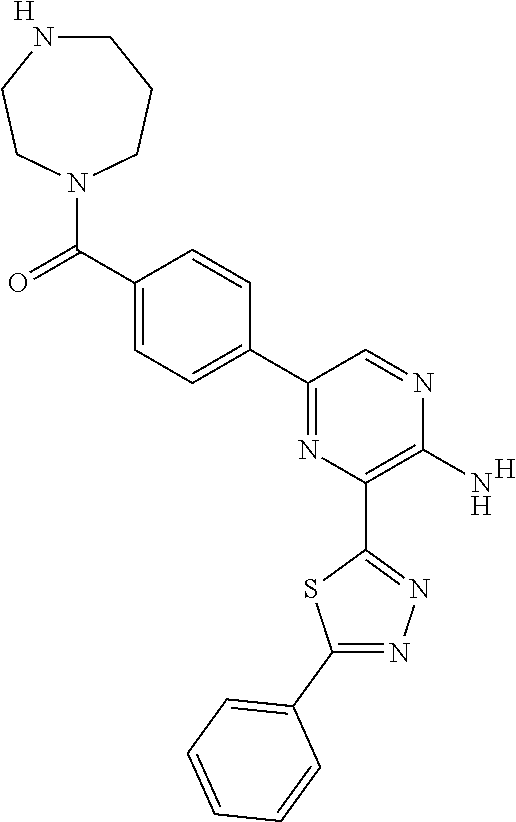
C1(C2=CC=C(C(=O)N3CCCNCC3)C=C2)=NC(C2=NN=C(C3=CC=CC=C3)S2)=C(N)N=C1.[H].[H]
